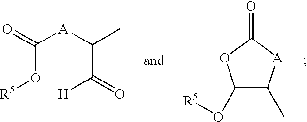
C(O[R5])([A]C(C([H])=O)C)=O.C1(O[R5])C(C)[A]C(=O)O1
